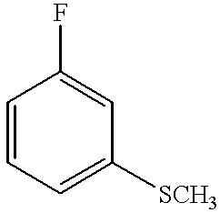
C1=CC=C([SCH3])C=C1F
